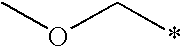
COC*
